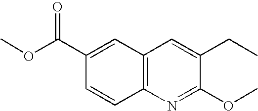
COC(C1=CC2=C(C=C1)N=C(OC)C(CC)=C2)=O
